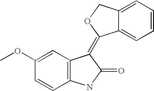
C12=C(C(=C3C4=CC=CC=C4CO3)C(=O)N1)C=C(OC)C=C2
